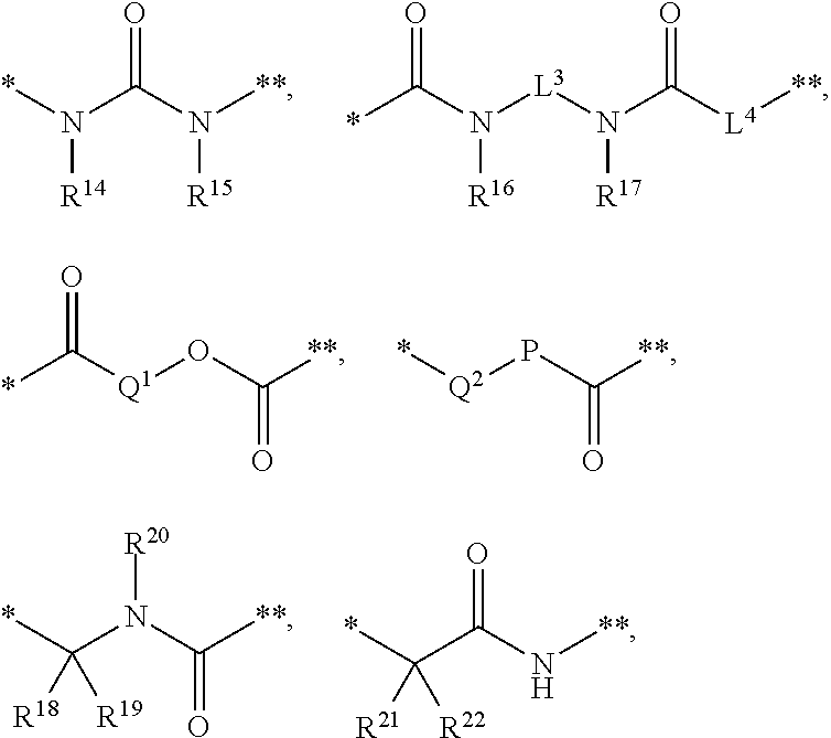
*N(C(N([**])[R15])=O)[R14].*C(N([L3]N(C([L4][**])=O)[R17])[R16])=O.*C([Q1]OC([**])=O)=O.*[Q2]PC([**])=O.*C(N(C([**])=O)[R20])([R19])[R18].*C(C(N[**])=O)([R22])[R21]
